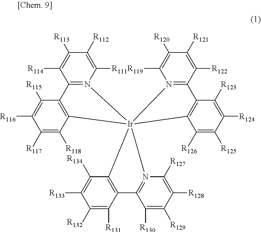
C1([R117])=C([R118])C2=C(C([R115])=C1[R116])C1=N(C([R111])=C([R112])C([R113])=C1[R114])[Ir]213(C2=C(C([R123])=C([R124])C([R125])=C2[R126])C2=N1C([R119])=C([R120])C([R121])=C2[R122])C1=C(C([R131])=C([R132])C([R133])=C1[R134])C1=N3C([R127])=C([R128])C([R129])=C1[R130]
